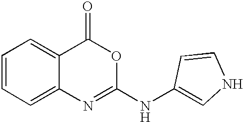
C1=CC=C2C(=C1)C(=O)OC(NC1=CNC=C1)=N2
